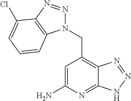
C1=C(N)N=C2C(=C1CN1N=NC3=C1C=CC=C3Cl)N=NN2
